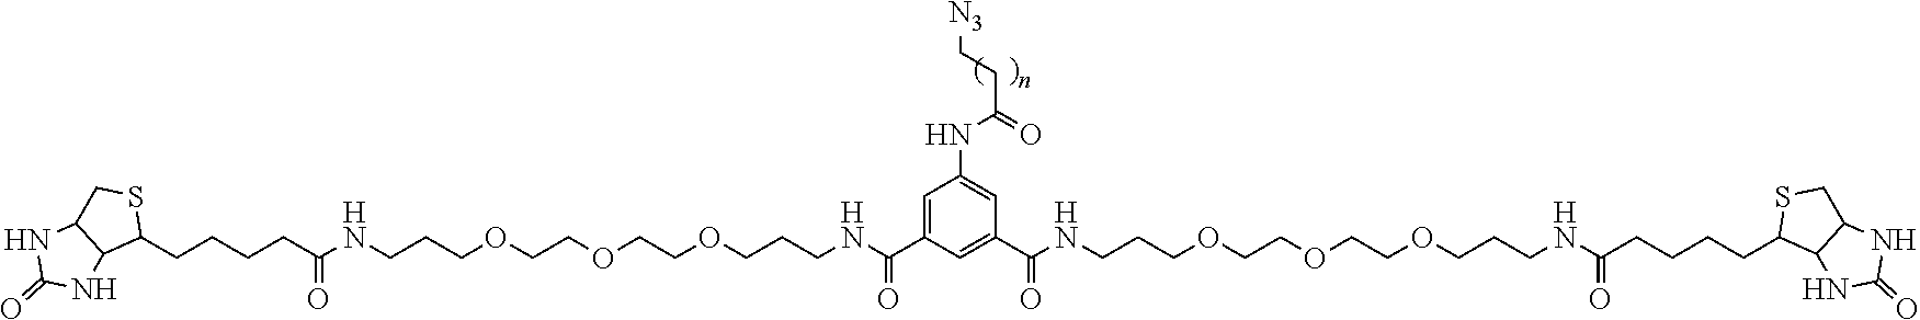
C1=C(C(NCCCOCCOCCOCCCNC(CCCCC2SCC3C2NC(=O)N3)=O)=O)C=C(C(NCCCOCCOCCOCCCNC(CCCCC2SCC3C2NC(=O)N3)=O)=O)C=C1NC(CC[N3])=O
